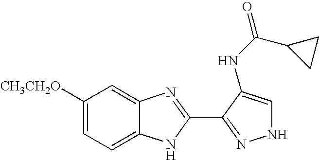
C12=CC=C([CH3CH2O])C=C1N=C(C1=NNC=C1NC(=O)C1CC1)N2
